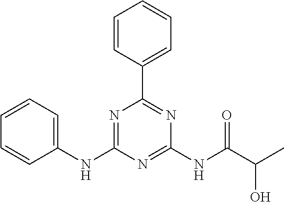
C1(NC2=NC(C3=CC=CC=C3)=NC(NC(C(C)O)=O)=N2)=CC=CC=C1
